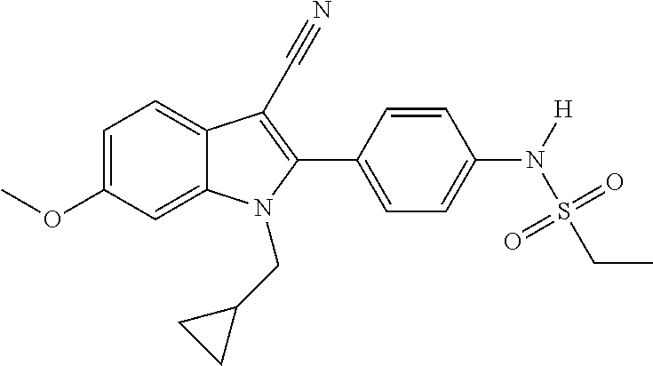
C1=C(OC)C=C2C(=C1)C(C#N)=C(C1=CC=C(N([H])S(CC)(=O)=O)C=C1)N2CC1CC1
